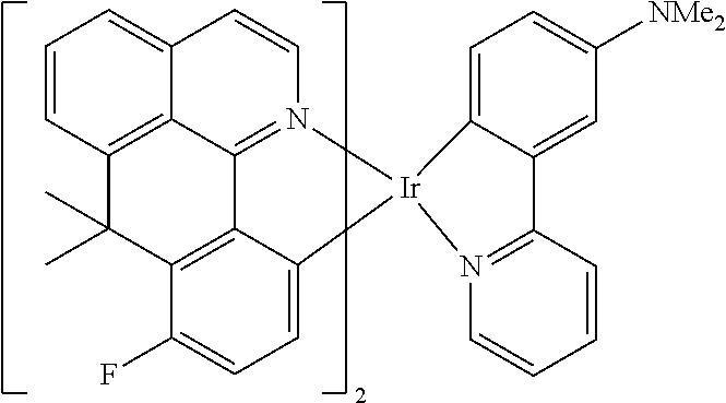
C12=C3C=CC=C1C=CN1=C2C2=C(C(F)=CC=C2[Ir]12N1=C(C4=CC([NMe2])=CC=C24)C=CC=C1)C3(C)C
